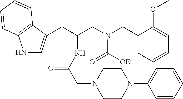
N1C=C(CC(CN(CC2=CC=CC=C2OC)C(=O)[OEt])NC(=O)CN2CCN(C3=CC=CC=C3)CC2)C2=C1C=CC=C2
